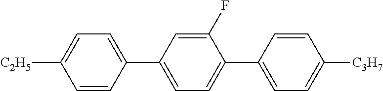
C1=CC(C2=CC=C(C3=CC=C([C3H7])C=C3)C(F)=C2)=CC=C1[C2H5]
